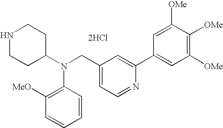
N1CCC(N(CC2=CC=NC(C3=CC([OMe])=C([OMe])C([OMe])=C3)=C2)C2=C([MeO])C=CC=C2)CC1.[2HCl]
